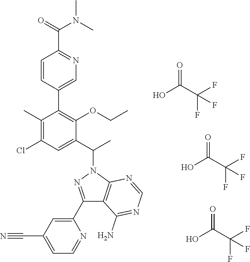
C1=CC(C2=C(OCC)C(C(C)N3N=C(C4=CC(C#N)=CC=N4)C4=C3N=CN=C4N)=CC(Cl)=C2C)=CN=C1C(=O)N(C)C.OC(C(F)(F)F)=O.OC(C(F)(F)F)=O.OC(C(F)(F)F)=O
